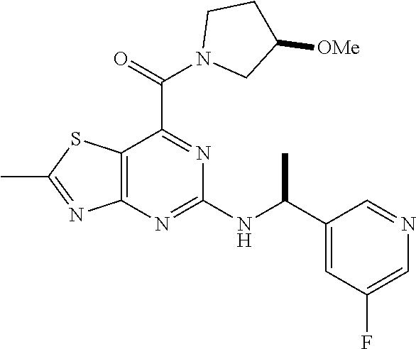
C12=C(N=C(NC(C3=CC(F)=CN=C3)C)N=C1C(=O)N1CC([OMe])CC1)N=C(C)S2
